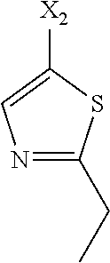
C1([X2])=CN=C(CC)S1
